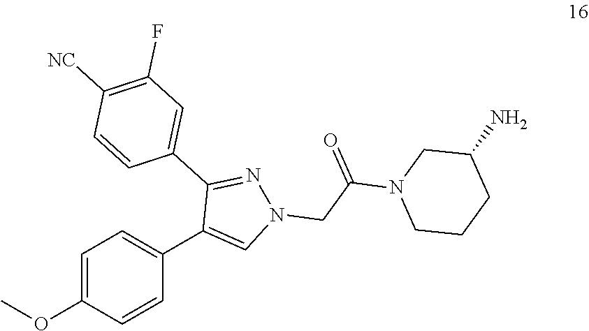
C1=C(OC)C=CC(C2=CN(CC(N3CCCC(N)C3)=O)N=C2C2=CC(F)=C([NC])C=C2)=C1
